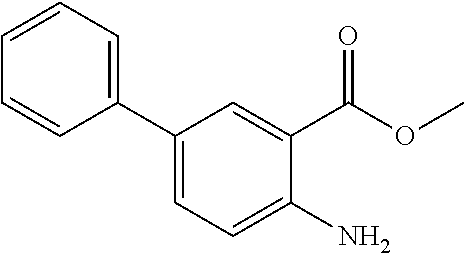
C1(C2=CC=CC=C2)=CC=C(N)C(C(OC)=O)=C1
